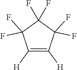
[H]C1=C([H])C(F)(F)C(F)(F)C1(F)F
